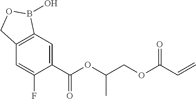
C1=C(C(OC(COC(=O)C=C)C)=O)C(F)=CC2=C1B(O)OC2
